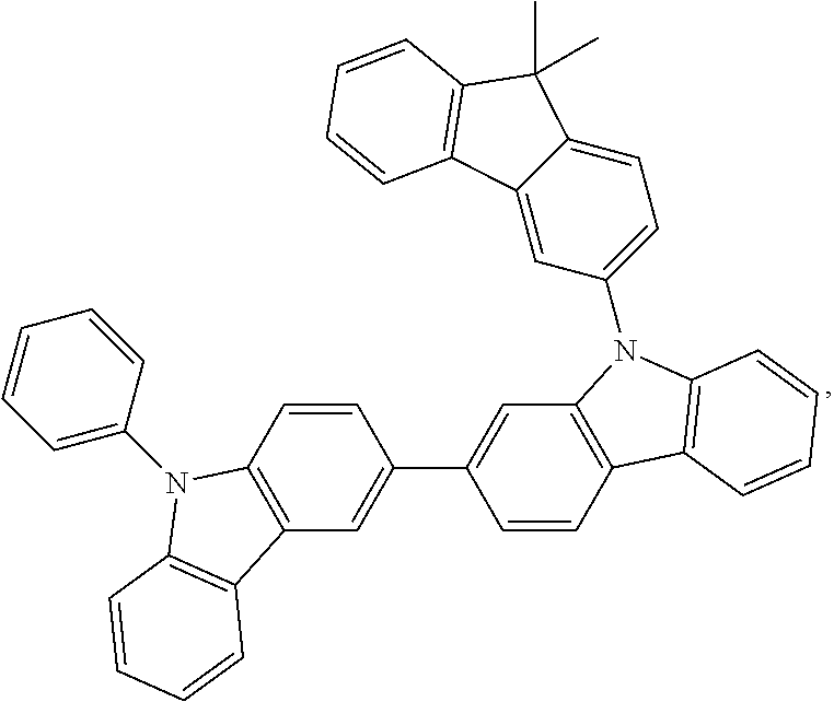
C1=CC=C(N2C3=C(C=C(C4=CC5=C(C=C4)C4=C(N5C5=CC=C6C(=C5)C5=C(C6(C)C)C=CC=C5)C=CC=C4)C=C3)C3=C2C=CC=C3)C=C1
